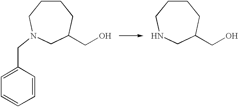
C1CCC(CO)CN(CC2=CC=CC=C2)C1.C1CCC(CO)CNC1
